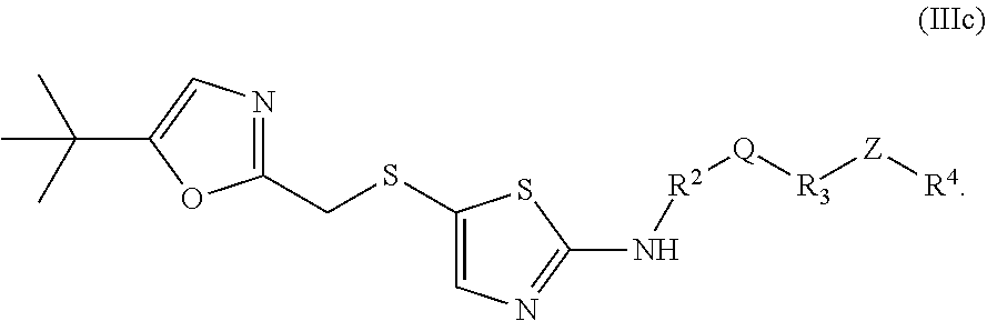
C1(SCC2=NC=C(C(C)(C)C)O2)=CN=C(N[R2][Q][R3][Z][R4])S1
